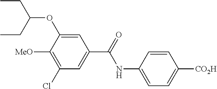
C1=C(NC(=O)C2=CC(Cl)=C([MeO])C(OC(CC)CC)=C2)C=CC([CO2H])=C1
